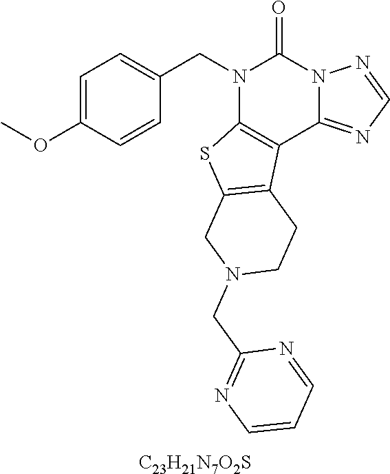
C1=C(OC)C=CC(CN2C3=C(C4=NC=NN4C2=O)C2=C(S3)CN(CC3=NC=CC=N3)CC2)=C1.[C23H21N7O2S]
